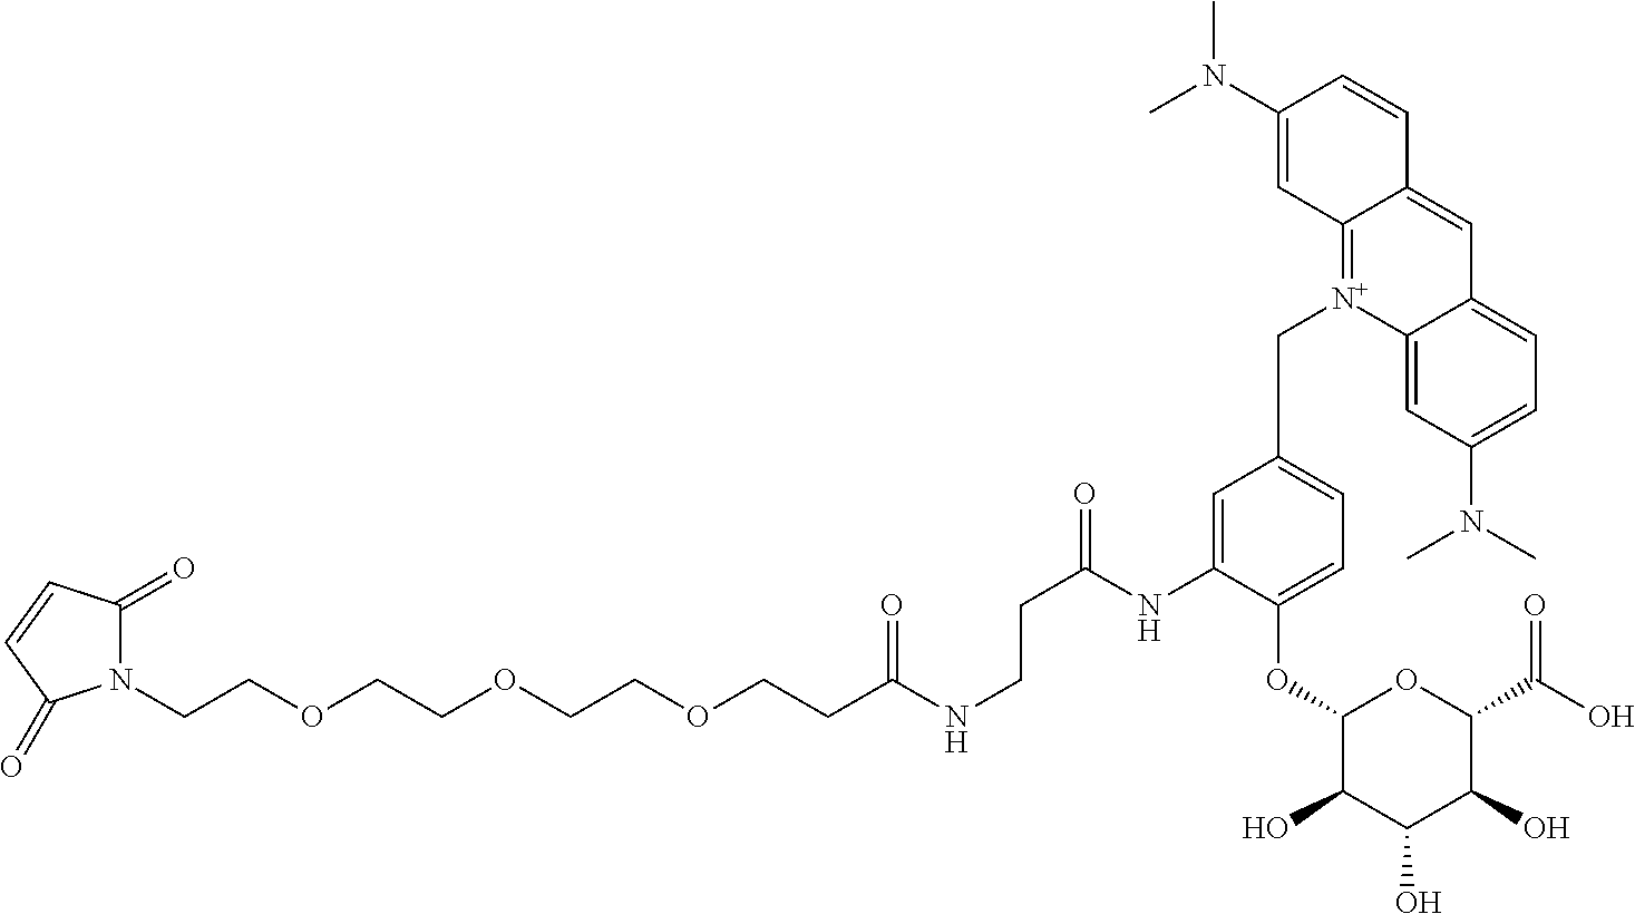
N1(CCOCCOCCOCCC(NCCC(=O)NC2=CC(C[N+]3=C4C(=CC5=CC=C(N(C)C)C=C35)C=CC(N(C)C)=C4)=CC=C2OC2C(O)C(O)C(O)C(C(O)=O)O2)=O)C(=O)C=CC1=O
